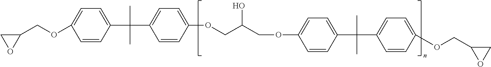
C1=CC(C(C)(C2=CC=C(OCC(COC3=CC=C(C(C)(C4=CC=C(OCC5OC5)C=C4)C)C=C3)O)C=C2)C)=CC=C1OCC1CO1
